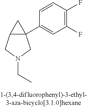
C12C(C3=CC(F)=C(F)C=C3)(C1)CN(CC)C2
